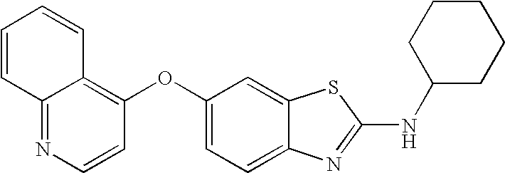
N1=C2C(=C(OC3=CC=C4C(=C3)SC(NC3CCCCC3)=N4)C=C1)C=CC=C2
